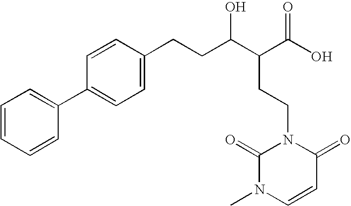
C1=CC=CC(C2=CC=C(CCC(C(C(O)=O)CCN3C(=O)N(C)C=CC3=O)O)C=C2)=C1
